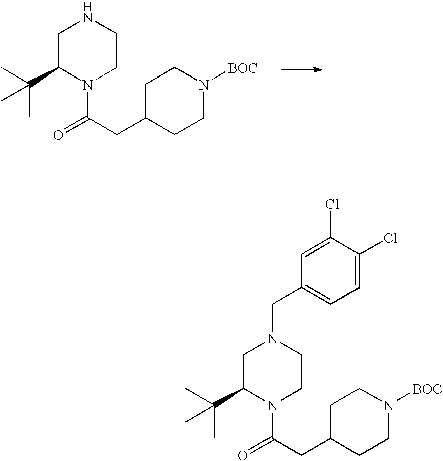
C1C(C(C)(C)C)N(C(CC2CCN([BOC])CC2)=O)CCN1.C1C(C(C)(C)C)N(C(CC2CCN([BOC])CC2)=O)CCN1CC1=CC=C(Cl)C(Cl)=C1
